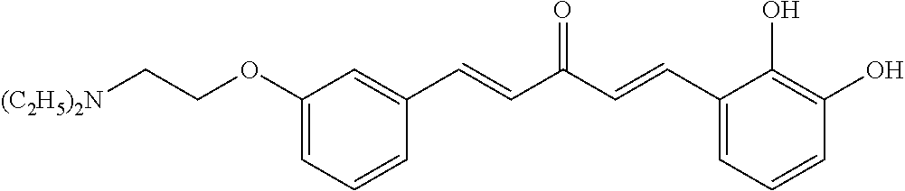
C1(OCC[(C2H5)2N])=CC=CC(C=CC(C=CC2=CC=CC(O)=C2O)=O)=C1
